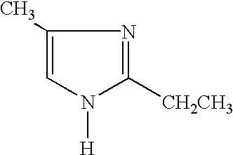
C1(C)=CN([H])C([CH2CH3])=N1
